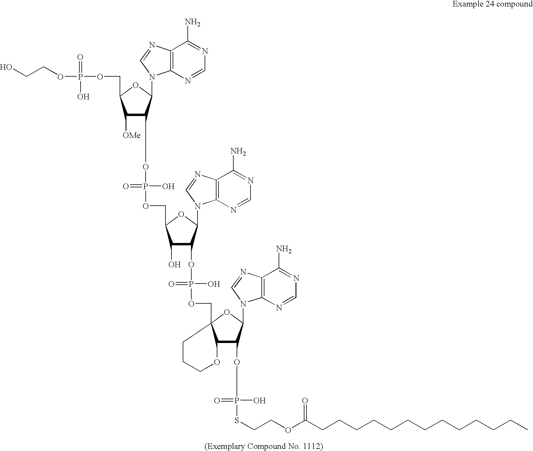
P(OCCO)(OCC1C([OMe])C(OP(=O)(O)OCC2C(O)C(OP(O)(=O)OCC34C(C(OP(=O)(O)SCCOC(CCCCCCCCCCCCC)=O)C(N5C6=C(N=C5)C(N)=NC=N6)O3)OCCC4)C(N3C4=C(N=C3)C(N)=NC=N4)O2)C(N2C3=C(N=C2)C(N)=NC=N3)O1)(=O)O
